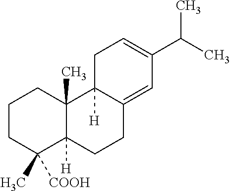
C1CC(C)([COOH])C2([H])C(C)(C1)C1([H])C(=CC(C(C)C)=CC1)CC2
